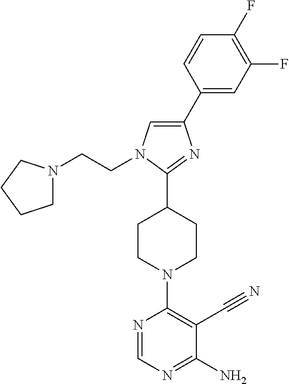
C1(C2=CC(F)=C(F)C=C2)=CN(CCN2CCCC2)C(C2CCN(C3=C(C#N)C(N)=NC=N3)CC2)=N1
